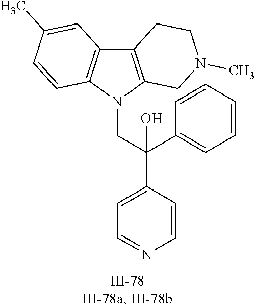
N1(CC(C2=CC=NC=C2)(C2=CC=CC=C2)O)C2=C(C3=C1C=CC(C)=C3)CCN(C)C2
